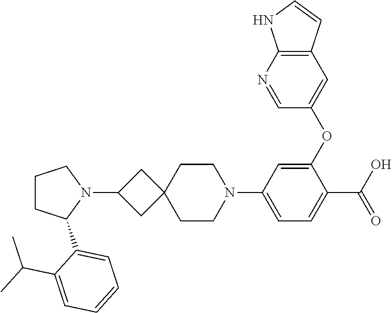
C1CC(C2=CC=CC=C2C(C)C)N(C2CC3(C2)CCN(C2=CC=C(C(O)=O)C(OC4=CC5=C(N=C4)NC=C5)=C2)CC3)C1
